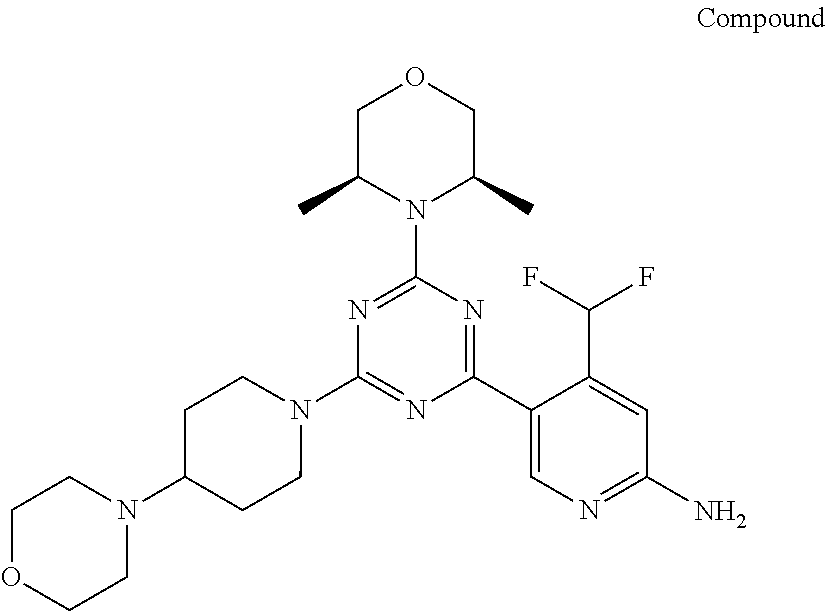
C1(N2CCC(N3CCOCC3)CC2)=NC(C2=CN=C(N)C=C2C(F)F)=NC(N2C(C)COCC2C)=N1
